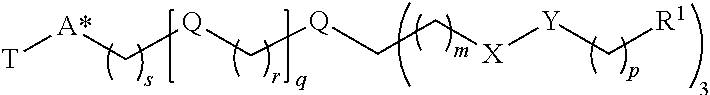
[T][A*]C[Q]C[Q]CC[X][Y]C[R1]
